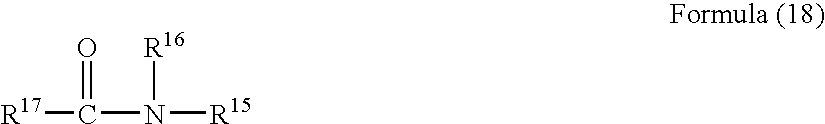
[R17]C(=O)N([R15])[R16]
